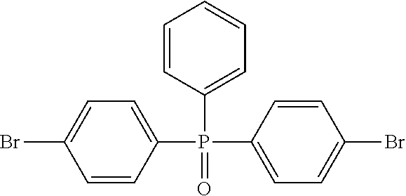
C1=CC(P(=O)(C2=CC=C(Br)C=C2)C2=CC=C(Br)C=C2)=CC=C1
